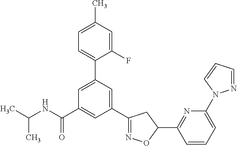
C(NC(C1=CC(C2=NOC(C3=NC(N4N=CC=C4)=CC=C3)C2)=CC(C2=CC=C(C)C=C2F)=C1)=O)(C)C
